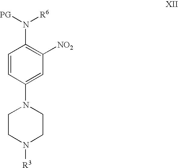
C1=CC(N2CCN([R3])CC2)=CC([NO2])=C1N([PG])[R6]
